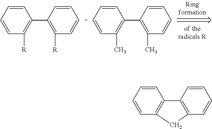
C1=CC=CC([R])=C1C1=C([R])C=CC=C1.C1=CC=CC(C)=C1C1=C(C)C=CC=C1.C1=CC=CC2=C1C1=C(C=CC=C1)C2
